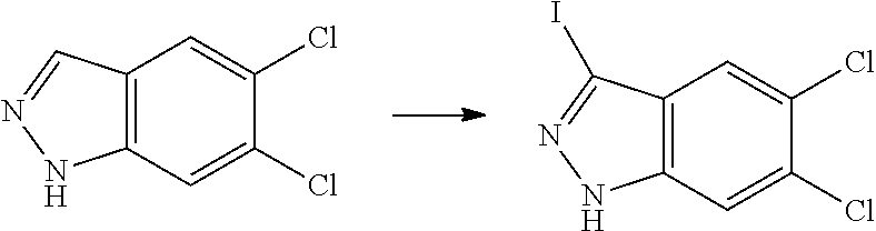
C12=C(C=C(Cl)C(Cl)=C1)NN=C2.C12=C(C=C(Cl)C(Cl)=C1)NN=C2I
